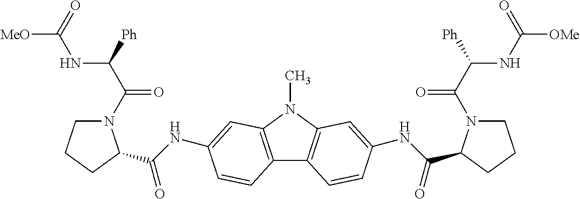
C12=C(N(C)C3=C1C=CC(NC(=O)C1N(C(C([Ph])NC([OMe])=O)=O)CCC1)=C3)C=C(NC(=O)C1N(C(C([Ph])NC([MeO])=O)=O)CCC1)C=C2
